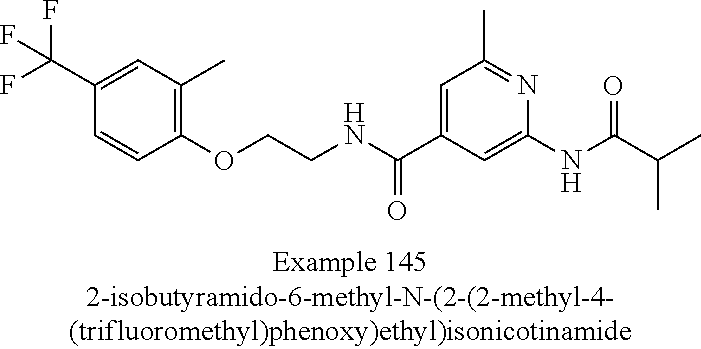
C1(C(F)(F)F)=CC(C)=C(OCCNC(C2=CC(C)=NC(NC(=O)C(C)C)=C2)=O)C=C1
